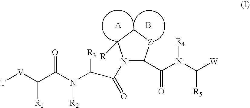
B.N1(C(=O)C(N(C(C([V][T])[R1])=O)[R2])[R3])C(C(N(C([W])[R5])[R4])=O)[Z]CC1[R]
